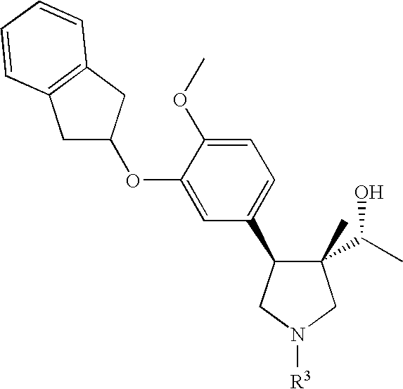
C1(C)(C(C)O)C(C2=CC=C(OC)C(OC3CC4=C(C3)C=CC=C4)=C2)CN([R3])C1
